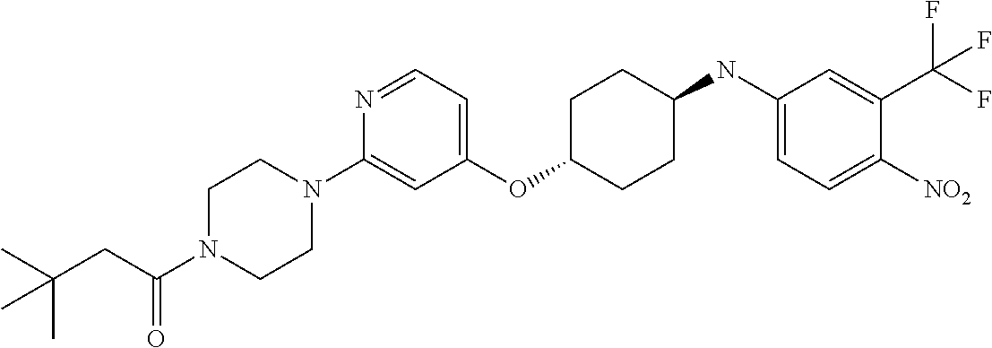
C1(OC2CCC(NC3=CC=C([NO2])C(C(F)(F)F)=C3)CC2)=CC=NC(N2CCN(C(CC(C)(C)C)=O)CC2)=C1
